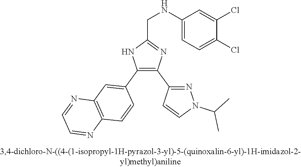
C1(NCC2=NC(C3=NN(C(C)C)C=C3)=C(C3=CC4=C(C=C3)N=CC=N4)N2)=CC=C(Cl)C(Cl)=C1
